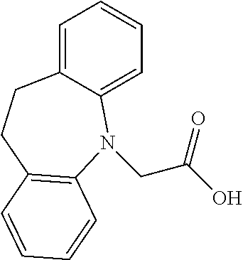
C1=C2C(=CC=C1)N(CC(O)=O)C1=C(CC2)C=CC=C1
